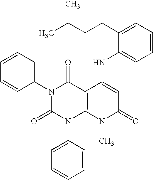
N1(C2=CC=CC=C2)C(=O)N(C2=CC=CC=C2)C2=C(C1=O)C(NC1=CC=CC=C1CCC(C)C)=CC(=O)N2C
